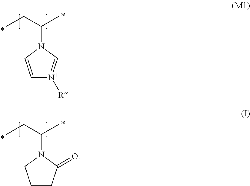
C1=CN(C(C)CC)C=[N+]1[R].C1CC(=O)N(C(C)CC)C1
